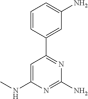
C1=CC(C2=NC(N)=NC(NC)=C2)=CC(N)=C1
